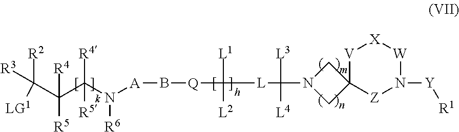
[R3]C([LG1])([R2])C(C(N([A]B[Q]C([L1])([L]C([L3])([L4])N1CC2(C1)[Z]N([Y][R1])[W][X][V]2)[L2])[R6])([R4])[R5])([R4])[R5].[m]
